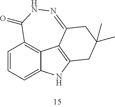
C1=CC=C2C3=C1C(=O)NN=C1C3=C(N2)CC(C)(C)C1
